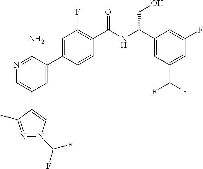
N1=C(N)C(C2=CC(F)=C(C(NC(C3=CC(C(F)F)=CC(F)=C3)CO)=O)C=C2)=CC(C2=CN(C(F)F)N=C2C)=C1
